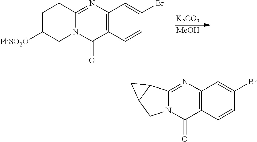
[K2CO3].[MeOH].C1C([PhSO2O])CN2C(=NC3=C(C2=O)C=CC(Br)=C3)C1.N12C(=NC3=C(C1=O)C=CC(Br)=C3)C1C(C2)C1
